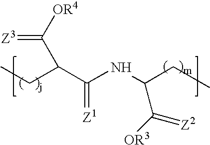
CCC(C(NC(C(=[Z2])[OR3])CC)=[Z1])C([OR4])=[Z3]
